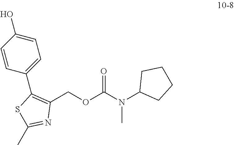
C1(COC(N(C2CCCC2)C)=O)=C(C2=CC=C(O)C=C2)SC(C)=N1
